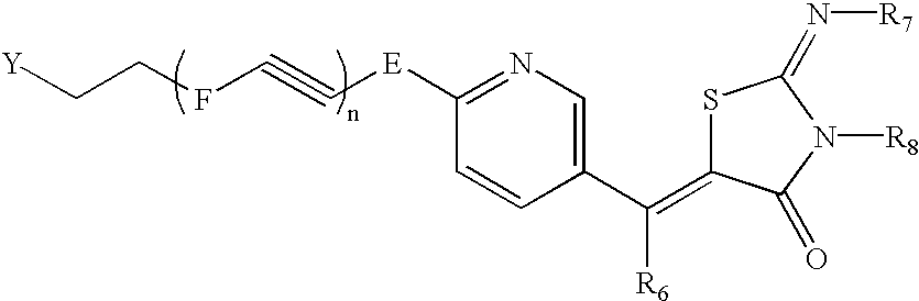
[Y]CCFC#C[E]C1=NC=C(C([R6])=C2SC(=N[R7])N([R8])C2=O)C=C1
